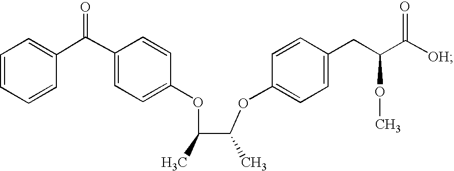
C1=C(OC(C)C(C)OC2=CC=C(C(C3=CC=CC=C3)=O)C=C2)C=CC(CC(C([OH])=O)OC)=C1
